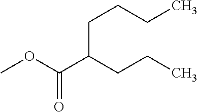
COC(C(CCC)CCCC)=O
